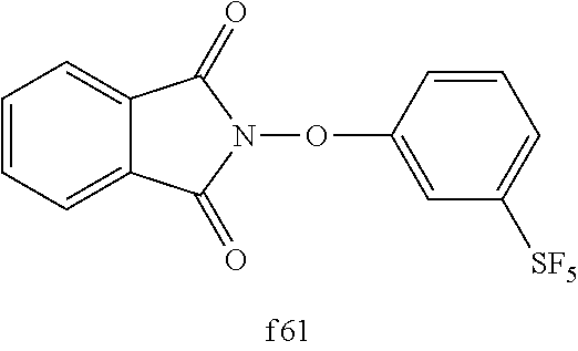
C1=CC=C2C(=C1)C(=O)N(OC1=CC([SF5])=CC=C1)C2=O
